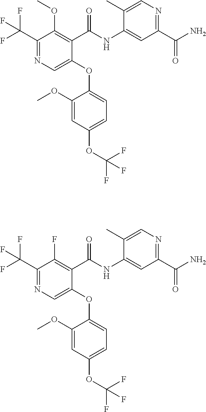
C(C1=NC=C(OC2=CC=C(OC(F)(F)F)C=C2OC)C(C(NC2=CC(C(=O)N)=NC=C2C)=O)=C1OC)(F)(F)F.C(C1=NC=C(OC2=CC=C(OC(F)(F)F)C=C2OC)C(C(NC2=CC(C(=O)N)=NC=C2C)=O)=C1F)(F)(F)F
